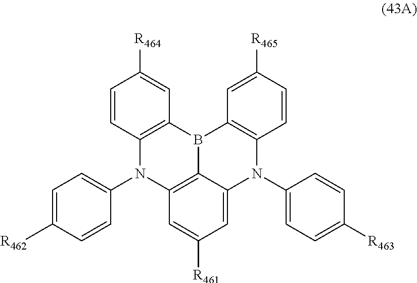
C12=C3C(=CC([R461])=C1)N(C1=CC=C([R463])C=C1)C1=C(B3C3=C(N2C2=CC=C([R462])C=C2)C=CC([R464])=C3)C=C([R465])C=C1
